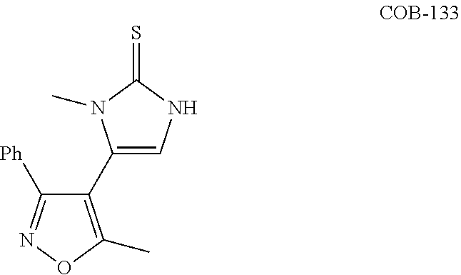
C1(C2=C(C)ON=C2[Ph])=CNC(=S)N1C
